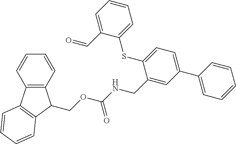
C1=CC=CC2=C1C(COC(NCC1=CC(C3=CC=CC=C3)=CC=C1SC1=CC=CC=C1C=O)=O)C1=C2C=CC=C1
